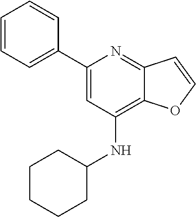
C1(C2=CC=CC=C2)=CC(NC2CCCCC2)=C2C(=N1)C=CO2
